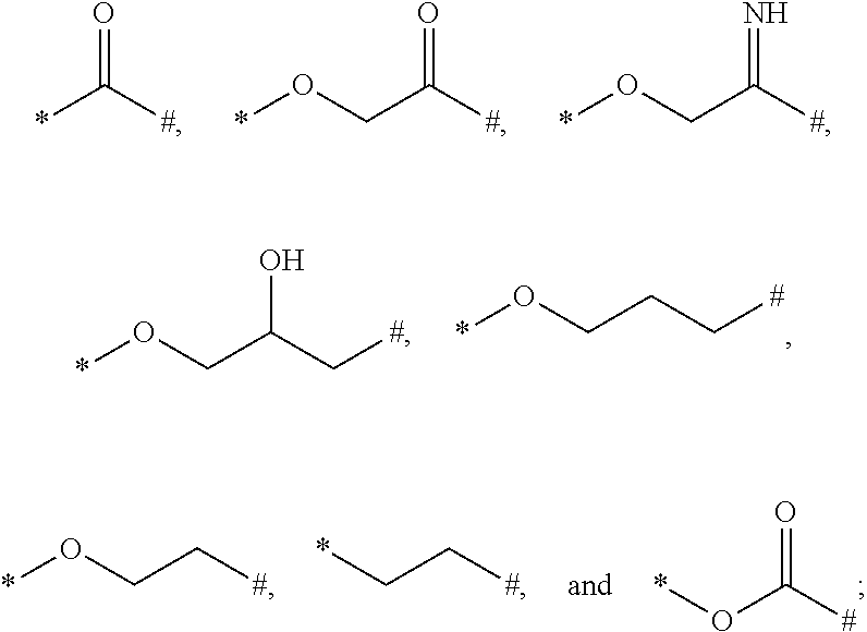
O=C([#])*.O=C([#])CO*.N=C([#])CO*.C(CO*)(C[#])O.C(CO*)C[#].C([#])C*.C([#])(O*)=O.C(CO*)[#]
